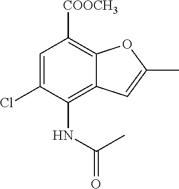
C1=C(Cl)C(NC(=O)C)=C2C(=C1[COOCH3])OC(C)=C2
